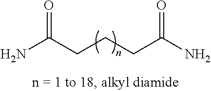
C(CCC(N)=O)C(N)=O
